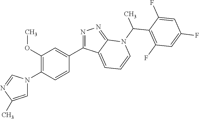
C1(C2=NN=C3C2=CC=CN3C(C)C2=C(F)C=C(F)C=C2F)=CC(OC)=C(N2C=C(C)N=C2)C=C1
